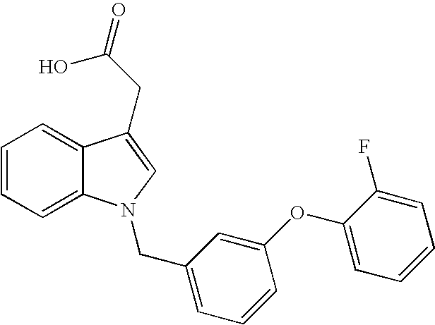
C1=CC=C2C(=C1)C(CC(=O)O)=CN2CC1=CC=CC(OC2=CC=CC=C2F)=C1
